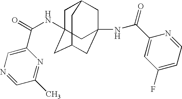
C1C2(NC(=O)C3=CN=CC(C)=N3)CC3CC(NC(C4=CC(F)=CC=N4)=O)(CC1C3)C2
